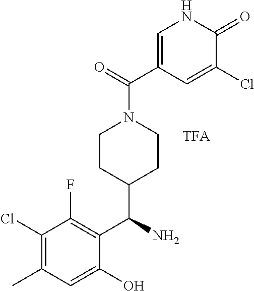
C1(Cl)=C(C)C=C(O)C(C(N)C2CCN(C(=O)C3=CNC(=O)C(Cl)=C3)CC2)=C1F
